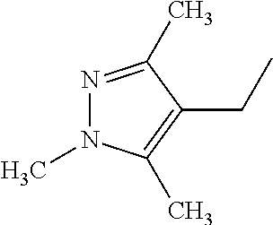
N1=C(C)C(CC)=C(C)N1C
